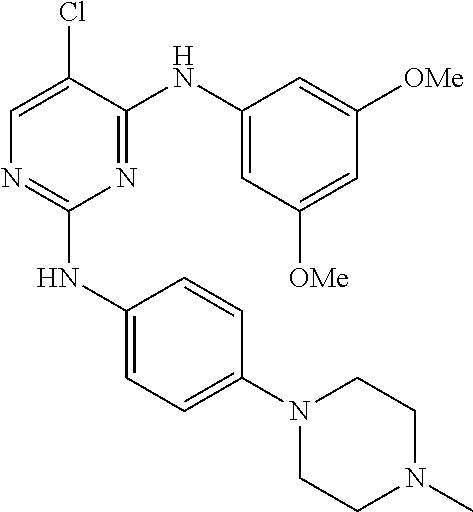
C1=C(Cl)C(NC2=CC([OMe])=CC([OMe])=C2)=NC(NC2=CC=C(N3CCN(C)CC3)C=C2)=N1
